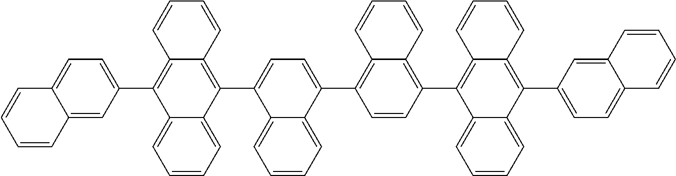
C1=CC2=CC(C3=C4C(=C(C5=CC=C(C6=C7C(=C(C8=C9C(=C(C%10=CC=C%11C(=C%10)C=CC=C%11)C%10=CC=CC=C8%10)C=CC=C9)C=C6)C=CC=C7)C6=CC=CC=C56)C5=CC=CC=C35)C=CC=C4)=CC=C2C=C1
